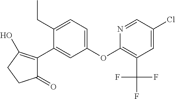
C1(=O)C(C2=CC(OC3=C(C(F)(F)F)C=C(Cl)C=N3)=CC=C2CC)=C(O)CC1
